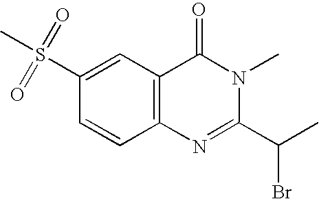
C1(S(C)(=O)=O)=CC2=C(C=C1)N=C(C(C)Br)N(C)C2=O
